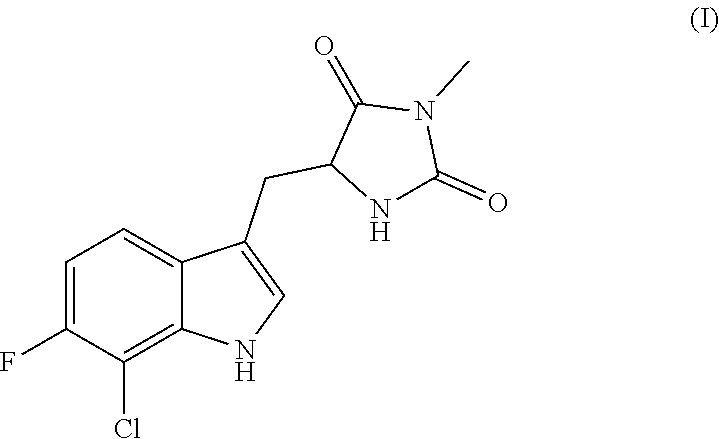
C1=C(F)C(Cl)=C2C(=C1)C(CC1NC(=O)N(C)C1=O)=CN2
